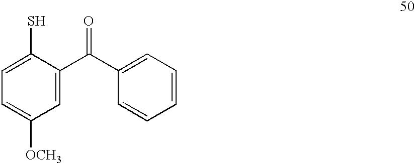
C1=C(C(C2=CC=CC=C2)=O)C(S)=CC=C1[OCH3]
